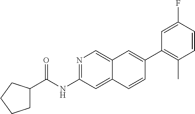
FC1=CC(C2=CC3=CN=C(NC(C4CCCC4)=O)C=C3C=C2)=C(C)C=C1
